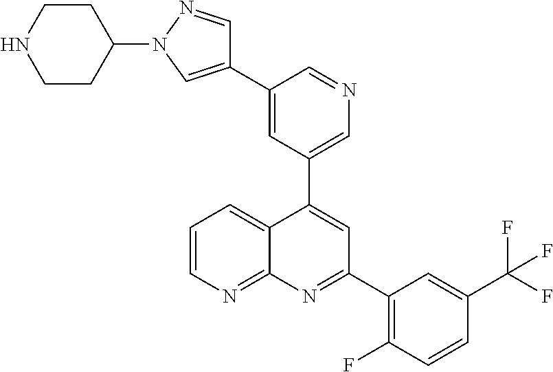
C1=C(C2=CN(C3CCNCC3)N=C2)C=NC=C1C1=CC(C2=C(F)C=CC(C(F)(F)F)=C2)=NC2=NC=CC=C12
